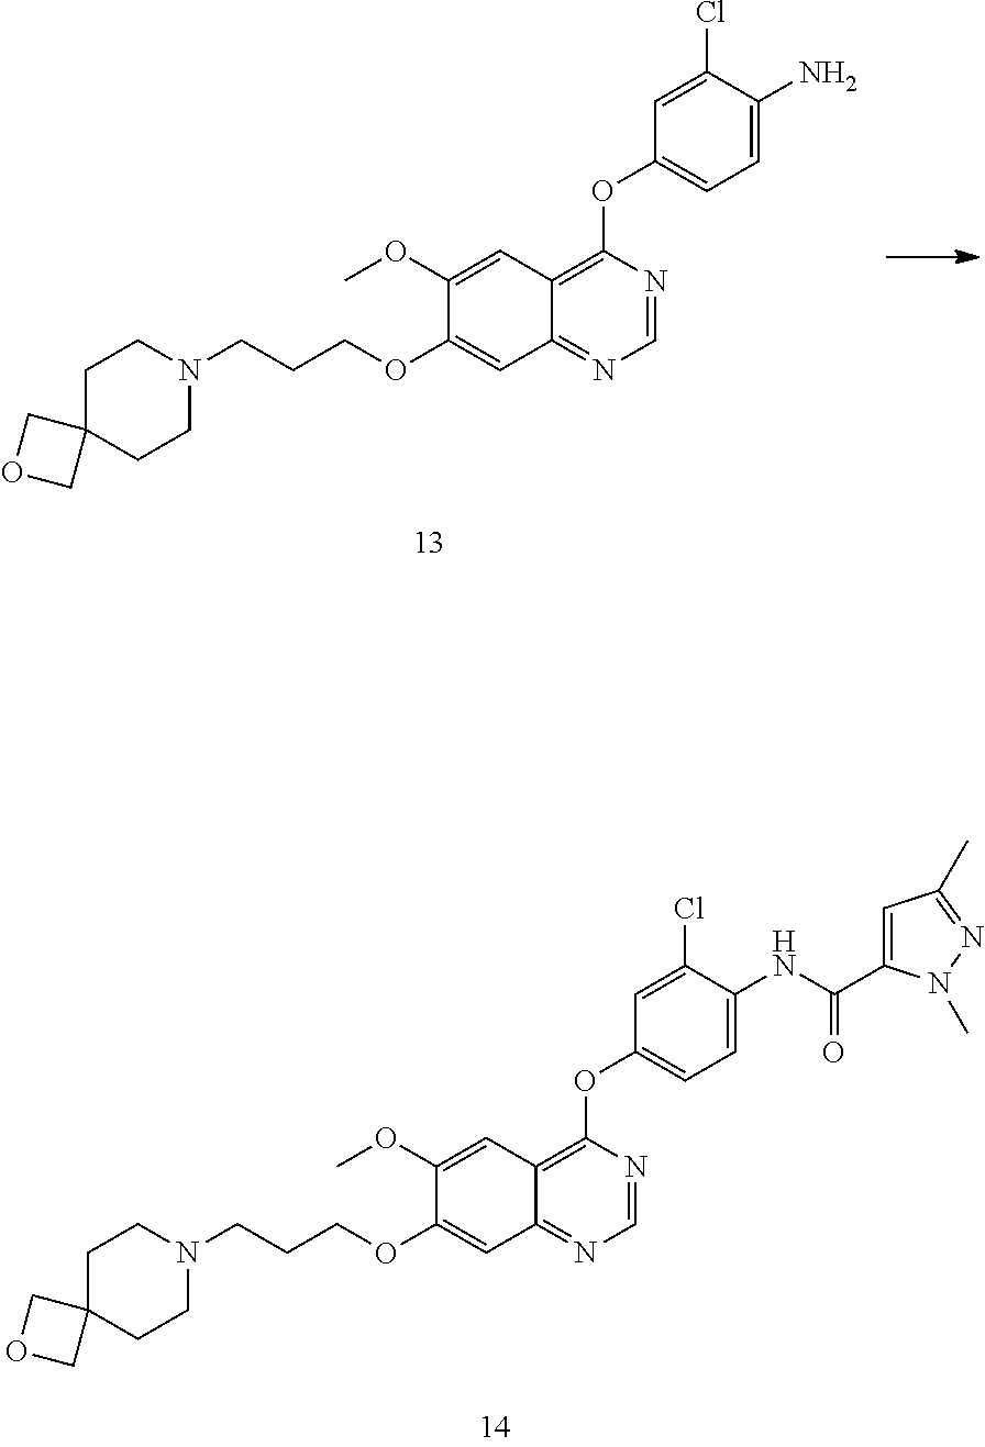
C1(OC)=CC2=C(OC3=CC=C(N)C(Cl)=C3)N=CN=C2C=C1OCCCN1CCC2(CC1)COC2.C1(OC)=CC2=C(OC3=CC=C(NC(C4=CC(C)=NN4C)=O)C(Cl)=C3)N=CN=C2C=C1OCCCN1CCC2(CC1)COC2
